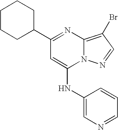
C1(C2CCCCC2)=NC2=C(Br)C=NN2C(NC2=CN=CC=C2)=C1
